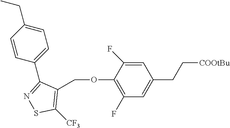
O(CC1=C([CF3])SN=C1C1=CC=C(CC)C=C1)C1=C(F)C=C(CC[COOtBu])C=C1F
